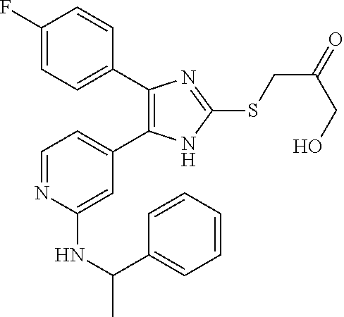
C1=C(C2=C(C3=CC=C(F)C=C3)N=C(SCC(=O)CO)N2)C=C(NC(C)C2=CC=CC=C2)N=C1
